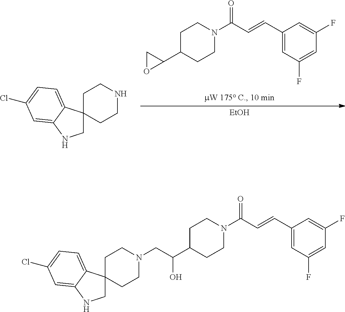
C1(C=CC(N2CCC(C3CO3)CC2)=O)=CC(F)=CC(F)=C1.[EtOH].C1CNCCC12CNC1=CC(Cl)=CC=C21.C1(C=CC(N2CCC(C(CN3CCC4(CC3)CNC3=CC(Cl)=CC=C43)O)CC2)=O)=CC(F)=CC(F)=C1
